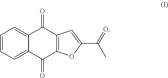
C1=CC=C2C(=C1)C(=O)C1=C(C2=O)OC(C(=O)C)=C1
